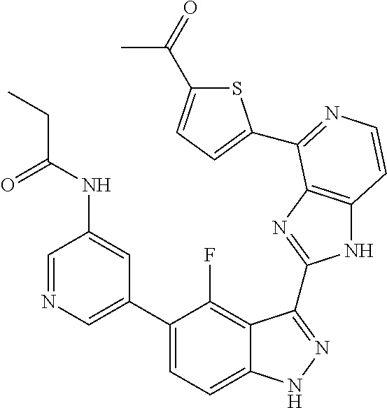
C1=C(C2=CC=C3C(=C2F)C(C2=NC4=C(N2)C=CN=C4C2=CC=C(C(C)=O)S2)=NN3)C=C(NC(=O)CC)C=N1
